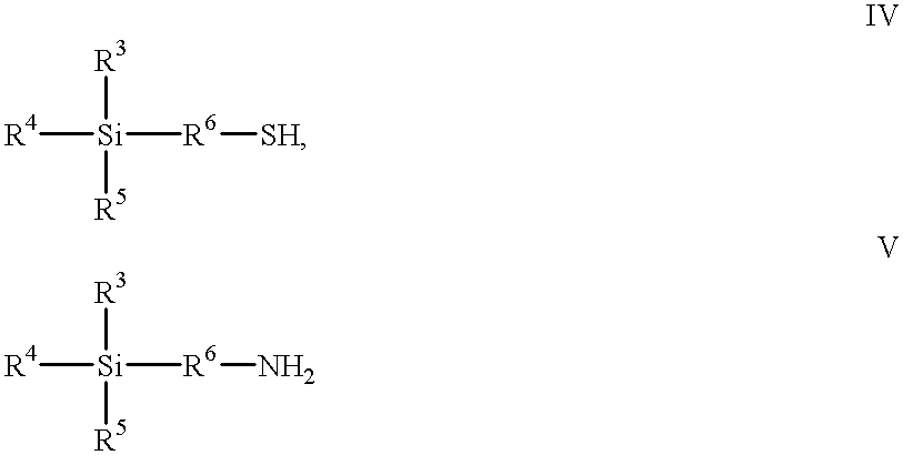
[R3][Si]([R5])([R4])[R6][SH].[R3][Si]([R5])([R4])[R6]N
